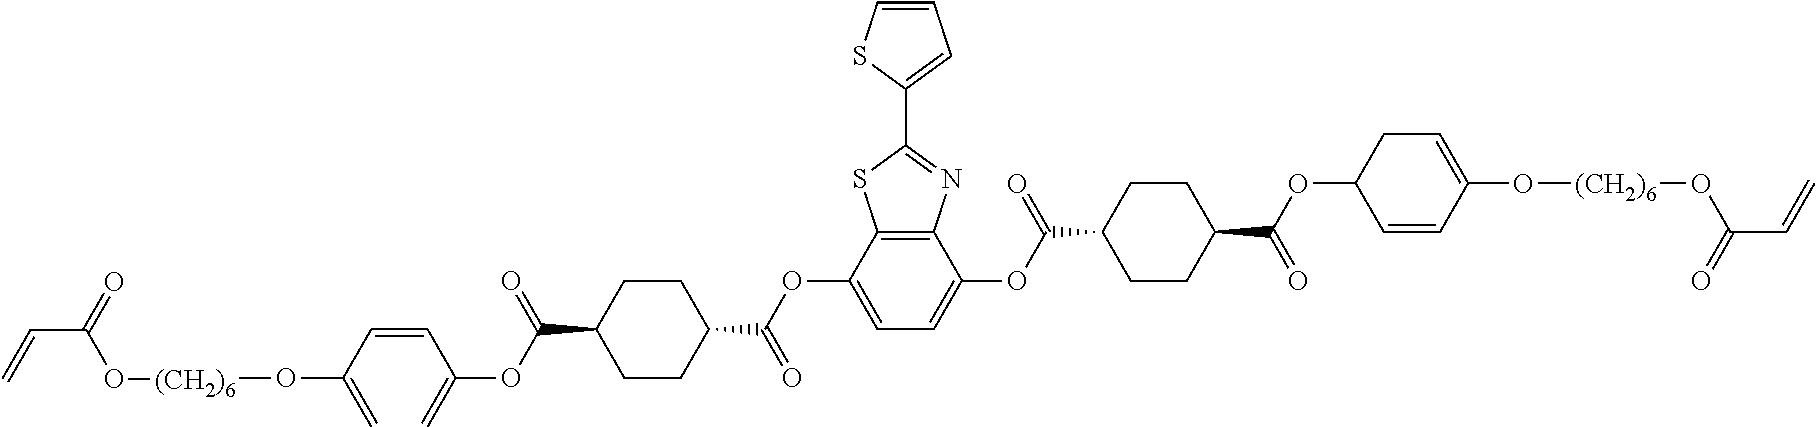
S1C2=C(N=C1C1=CC=CS1)C(OC(=O)C1CCC(C(=O)OC3C=CC(O[(CH2)6]OC(C=C)=O)=CC3)CC1)=CC=C2OC(=O)C1CCC(C(=O)OC(C=CC(=C)O[(CH2)6]OC(C=C)=O)=C)CC1
